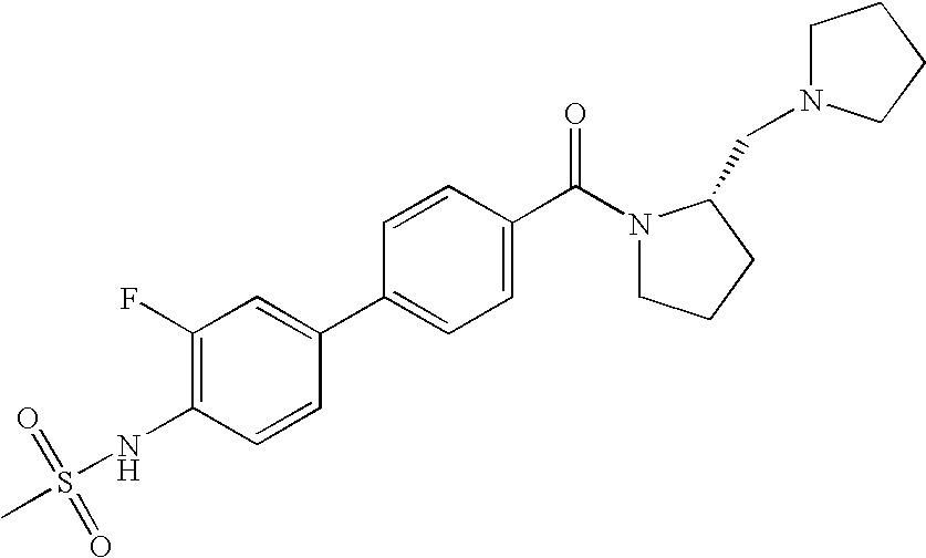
C1(F)=C(NS(C)(=O)=O)C=CC(C2=CC=C(C(N3CCCC3CN3CCCC3)=O)C=C2)=C1
